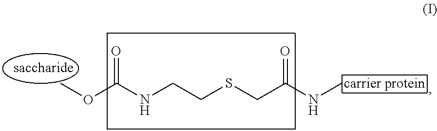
O=C(NCCSCC(NC)=O)OC
